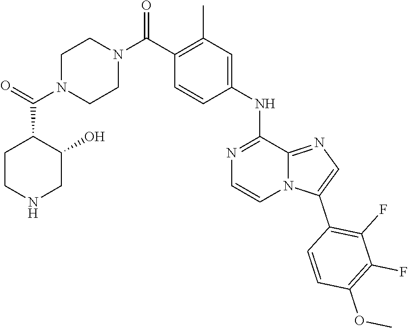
C1=CC(C(N2CCN(C(C3CCNCC3O)=O)CC2)=O)=C(C)C=C1NC1=NC=CN2C1=NC=C2C1=C(F)C(F)=C(OC)C=C1
